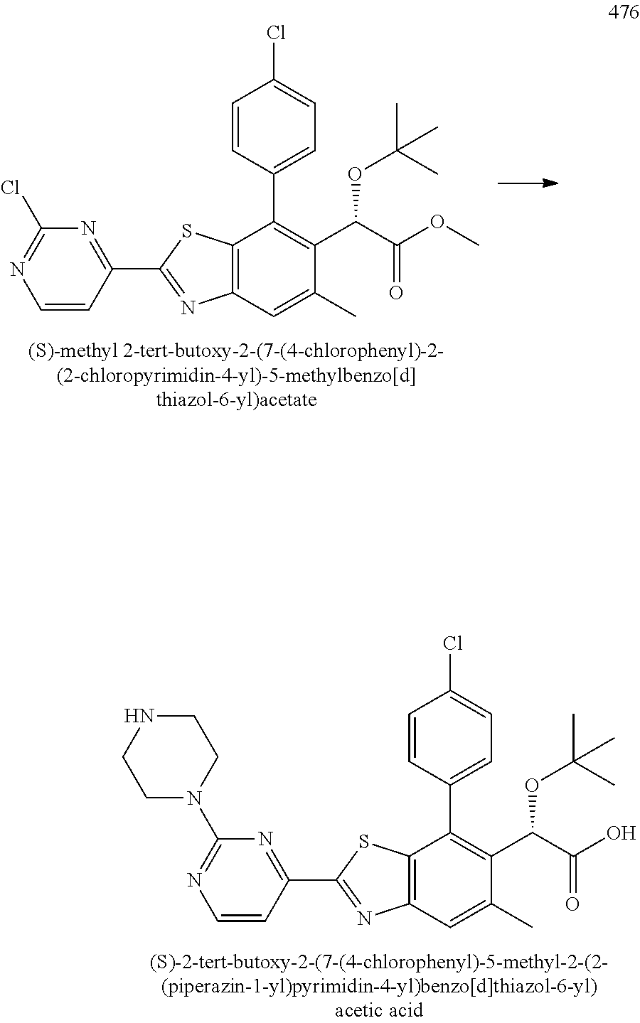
C12=C(C=C(C)C(C(C(OC)=O)OC(C)(C)C)=C1C1=CC=C(Cl)C=C1)N=C(C1=NC(Cl)=NC=C1)S2.C12=C(C=C(C)C(C(C(O)=O)OC(C)(C)C)=C1C1=CC=C(Cl)C=C1)N=C(C1=NC(N3CCNCC3)=NC=C1)S2
